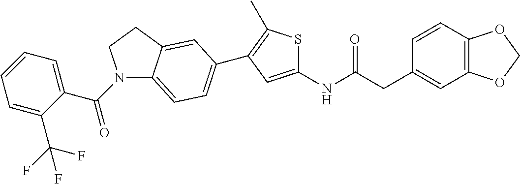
C1=CC2=C(C=C1CC(=O)NC1=CC(C3=CC=C4N(C(=O)C5=CC=CC=C5C(F)(F)F)CCC4=C3)=C(C)S1)OCO2
